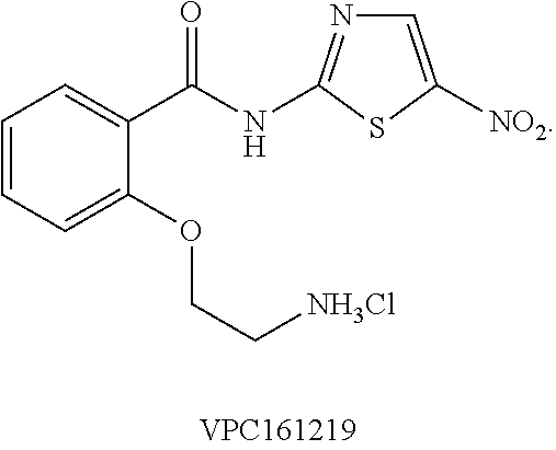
C1=CC=C(OCC[NH3Cl])C(C(NC2=NC=C([NO2])S2)=O)=C1
